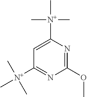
C1(OC)=NC([N+](C)(C)C)=CC([N+](C)(C)C)=N1
